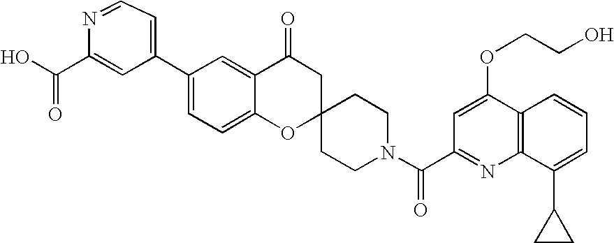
C12=CC=C(C3=CC=NC(C(O)=O)=C3)C=C1C(=O)CC1(O2)CCN(C(C2=NC3=C(C(OCCO)=C2)C=CC=C3C2CC2)=O)CC1
